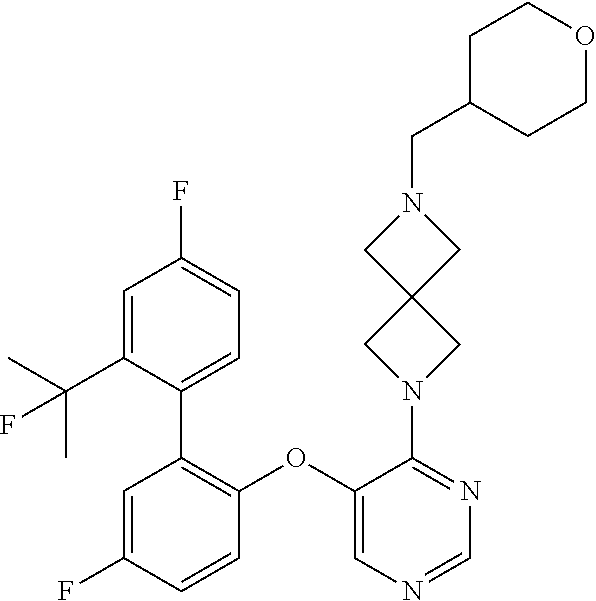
N1(C2=NC=NC=C2OC2=C(C3=CC=C(F)C=C3C(C)(C)F)C=C(F)C=C2)CC2(C1)CN(CC1CCOCC1)C2
